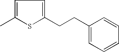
C1=C(C)SC(CCC2=CC=CC=C2)=C1
